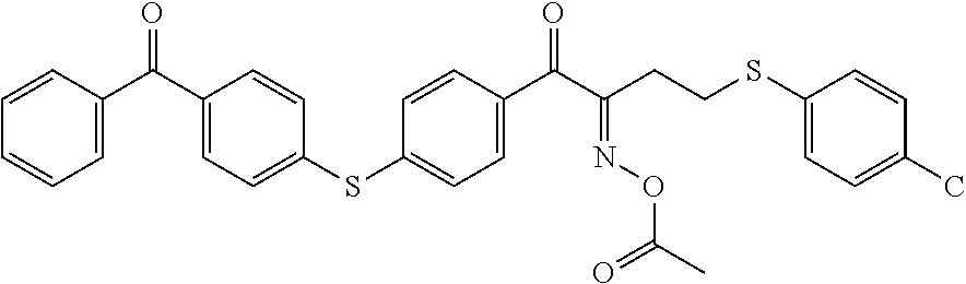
C1=CC(C(C2=CC=C(SC3=CC=C(C(C(CCSC4=CC=C(C)C=C4)=NOC(C)=O)=O)C=C3)C=C2)=O)=CC=C1
